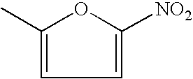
C1=C([NO2])OC(C)=C1
